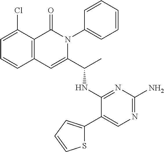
ClC1=CC=CC2=C1C(=O)N(C1=CC=CC=C1)C(C(C)NC1=NC(N)=NC=C1C1=CC=CS1)=C2
